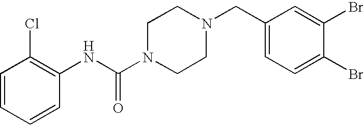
C1=CC=CC(NC(N2CCN(CC3=CC=C(Br)C(Br)=C3)CC2)=O)=C1Cl
